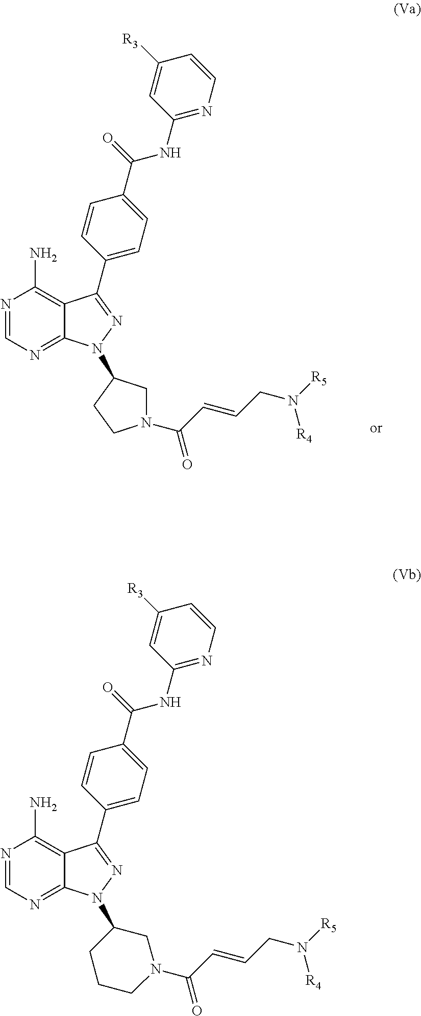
N1=CN=C2C(=C1N)C(C1=CC=C(C(=O)NC3=NC=CC([R3])=C3)C=C1)=NN2C1CN(C(C=CCN([R5])[R4])=O)CC1.N1=CN=C2C(=C1N)C(C1=CC=C(C(=O)NC3=NC=CC([R3])=C3)C=C1)=NN2C1CN(C(C=CCN([R5])[R4])=O)CCC1
